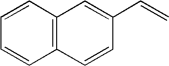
C1=CC=CC2=C1C=C(C=C)C=C2
